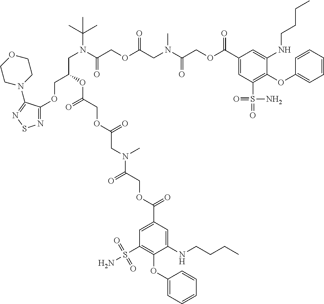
N1=C(OCC(OC(=O)COC(=O)CN(C(COC(C2=CC(S(N)(=O)=O)=C(OC3=CC=CC=C3)C(NCCCC)=C2)=O)=O)C)CN(C(=O)COC(=O)CN(C(COC(C2=CC(S(=O)(=O)N)=C(OC3=CC=CC=C3)C(NCCCC)=C2)=O)=O)C)C(C)(C)C)C(N2CCOCC2)=NS1
